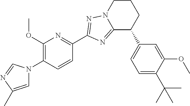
C12=NC(C3=NC(OC)=C(N4C=C(C)N=C4)C=C3)=NN1CCCC2C1=CC=C(C(C)(C)C)C(OC)=C1
